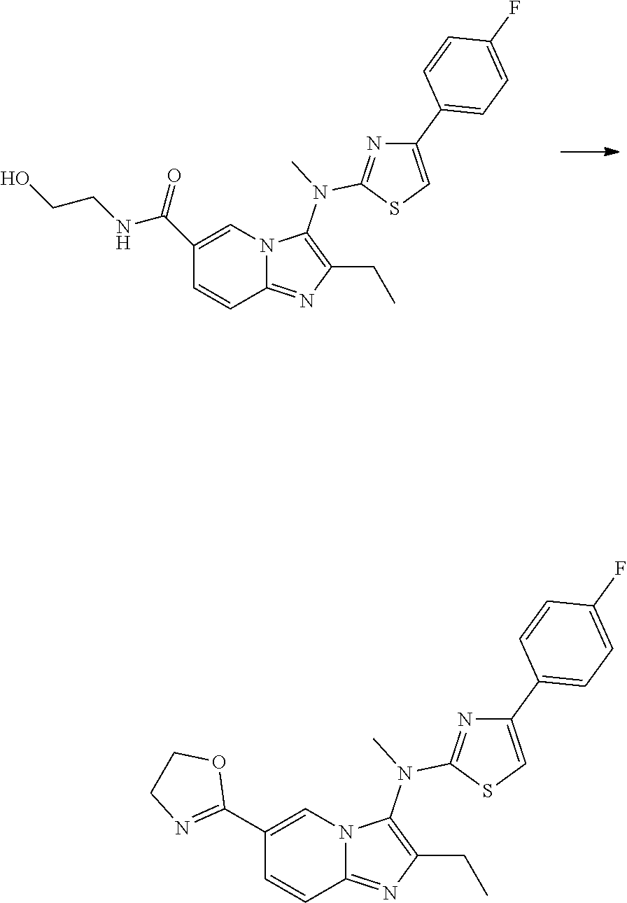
N12C(=NC(CC)=C1N(C)C1=NC(C3=CC=C(F)C=C3)=CS1)C=CC(C(=O)NCCO)=C2.N12C(=NC(CC)=C1N(C)C1=NC(C3=CC=C(F)C=C3)=CS1)C=CC(C1=NCCO1)=C2
